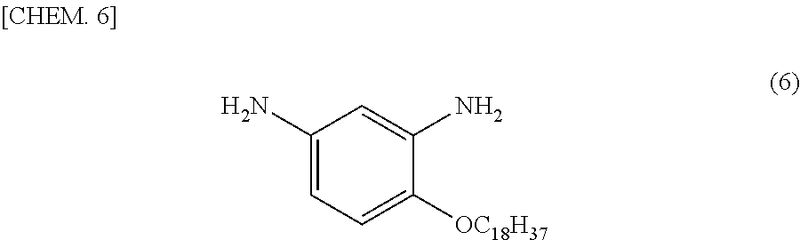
C1(N)=CC=C([OC18H37])C(N)=C1
